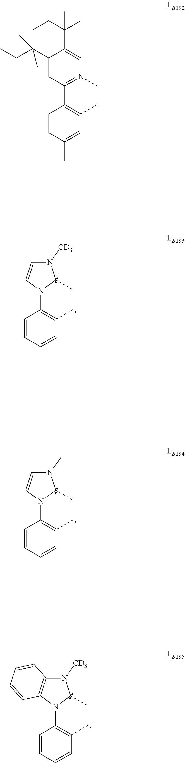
C1(C(CC)(C)C)=CC(C2=C(C)C=C(C)C=C2)=N(C)C=C1C(CC)(C)C.N1(C2=C(C)C=CC=C2)C(C)N([CD3])C=C1.N1(C2=C(C)C=CC=C2)C(C)N(C)C=C1.N1(C2=C(C)C=CC=C2)C(C)N([CD3])C2=C1C=CC=C2
